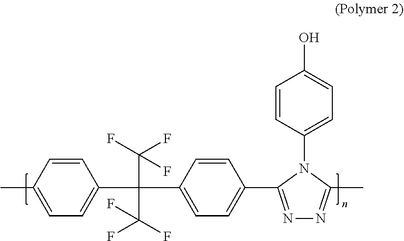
C1=CC(C)=CC=C1C(C1=CC=C(C2=NN=C(C)N2C2=CC=C(O)C=C2)C=C1)(C(F)(F)F)C(F)(F)F
